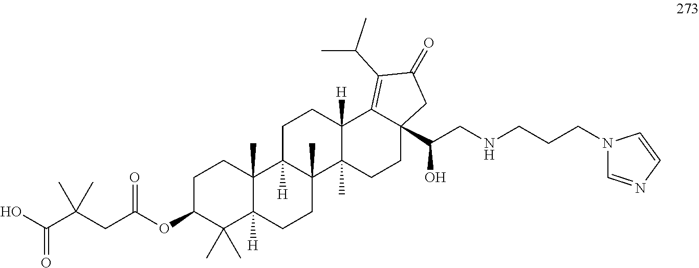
C1C(OC(CC(C(O)=O)(C)C)=O)C(C)(C)C2([H])C(C)(C1)C1([H])C(C)(CC2)C2(C)C([H])(CC1)C1=C(C(C)C)C(=O)CC1(C(CNCCCN1C=NC=C1)O)CC2
